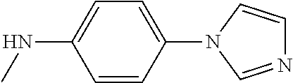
C1=CC(N2C=NC=C2)=CC=C1NC
